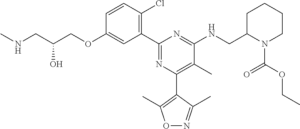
C1=CC(Cl)=C(C2=NC(C3=C(C)ON=C3C)=C(C)C(NCC3N(C(OCC)=O)CCCC3)=N2)C=C1OCC(CNC)O
